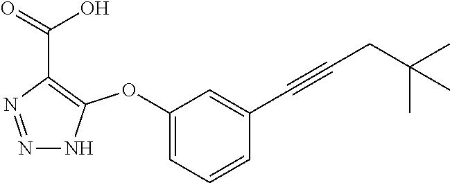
N1=NC(C(=O)O)=C(OC2=CC=CC(C#CCC(C)(C)C)=C2)N1
